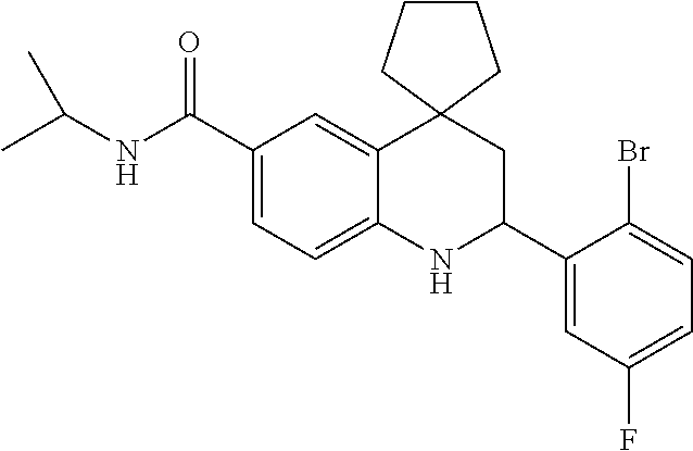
C1(C(NC(C)C)=O)=CC=C2C(=C1)C1(CC(C3=CC(F)=CC=C3Br)N2)CCCC1
